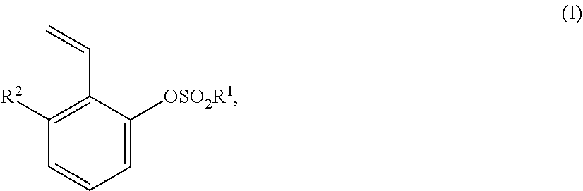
C1=C([OSO2R1])C(C=C)=C([R2])C=C1
